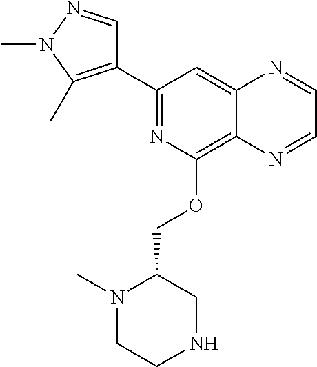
C1(C2=C(C)N(C)N=C2)=NC(OCC2N(C)CCNC2)=C2C(=C1)N=CC=N2
